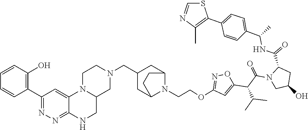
C1(C2=C(C)N=CS2)=CC=C(C(NC(C2CC(O)CN2C(C(C2=CC(OCCN3C4CC(CN5CCN6C(C5)CNC5=NN=C(C7=C(O)C=CC=C7)C=C65)CC3CC4)=NO2)C(C)C)=O)=O)C)C=C1
